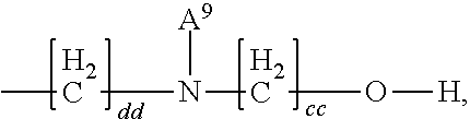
CCN(CO[H])[A9]
